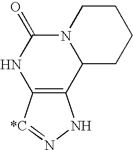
C12=C([*C]=NN1)NC(=O)N1C2CCCC1
